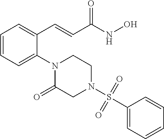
C1=CC=C(N2C(=O)CN(S(C3=CC=CC=C3)(=O)=O)CC2)C(C=CC(NO)=O)=C1
